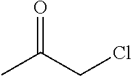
CC(CCl)=O
